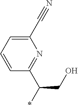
C1=CC(C(CO)*)=NC(C#N)=C1
